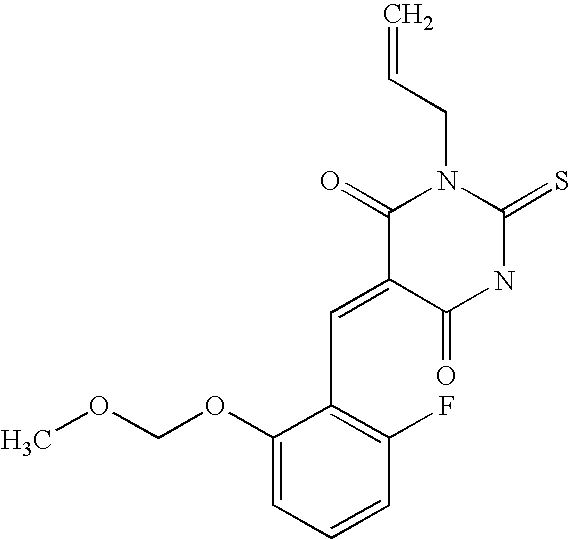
C1(=CC2=C(F)C=CC=C2OCOC)C(=O)NC(=S)N(CC=C)C1=O
